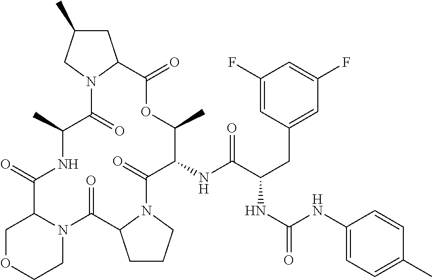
N12C(=O)C(C)NC(=O)C3COCCN3C(=O)C3CCCN3C(=O)C(NC(C(CC3=CC(F)=CC(F)=C3)NC(=O)NC3=CC=C(C)C=C3)=O)C(C)OC(=O)C1CC(C)C2
